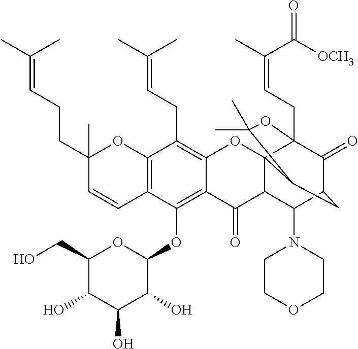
C1(O)C(CO)OC(OC2=C3C(=C(CC=C(C)C)C4=C2C=CC(C)(CCC=C(C)C)O4)OC24C(C3=O)C(N3CCOCC3)C3C(=O)C2(CC=C(C)C(=O)[OCH3])OC(C)(C)C4C3)C(O)C1O
